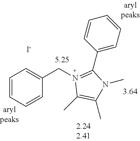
C1=CC=CC(CN2=C(C3=CC=CC=C3)N(C)C(C)=C2C)=C1.[I-]
